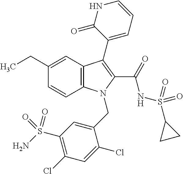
C1(CC)=CC2=C(C=C1)N(CC1=CC(S(N)(=O)=O)=C(Cl)C=C1Cl)C(C(=O)NS(=O)(=O)C1CC1)=C2C1=CC=CNC1=O
